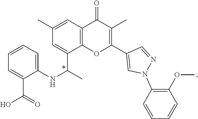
C1(NC(C2=CC(C)=CC3=C2OC(C2=CN(C4=C(OC)C=CC=C4)N=C2)=C(C)C3=O)C)=CC=CC=C1C(=O)O
